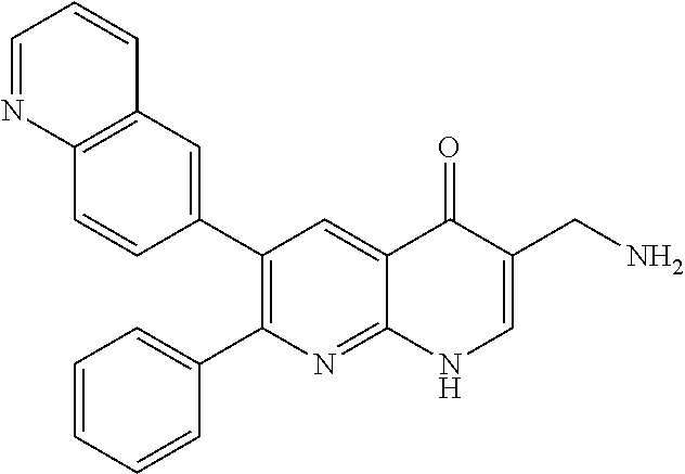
C12=C(C=C(C3=C(C4=CC=CC=C4)N=C4C(=C3)C(=O)C(CN)=CN4)C=C1)C=CC=N2
